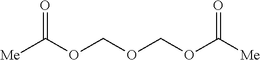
[Me]C(OCOCOC([Me])=O)=O
